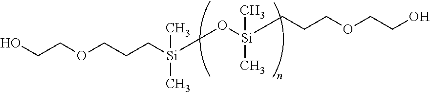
OCCOCCC[Si](O[Si](C)(C)CCCOCCO)(C)C
